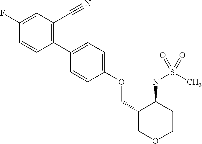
C1(F)=CC(C#N)=C(C2=CC=C(OCC3COCCC3NS(C)(=O)=O)C=C2)C=C1
